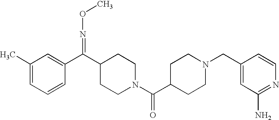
C1(C)=CC=CC(C(C2CCN(C(C3CCN(CC4=CC(N)=NC=C4)CC3)=O)CC2)=NOC)=C1
